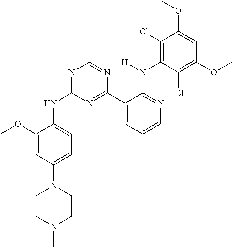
C1(N2CCN(C)CC2)=CC=C(NC2=NC=NC(C3=CC=CN=C3N([H])C3=C(Cl)C(OC)=CC(OC)=C3Cl)=N2)C(OC)=C1
